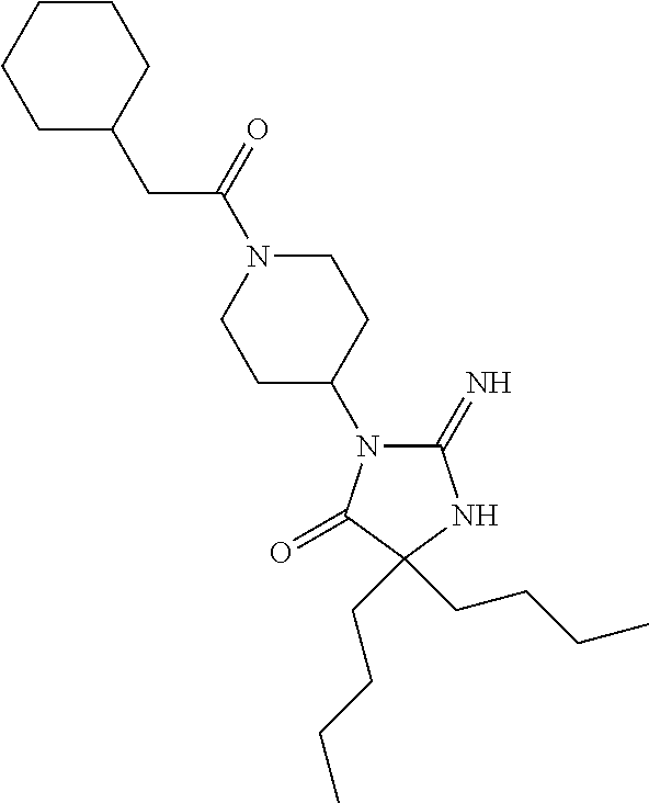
C1(=N)N(C2CCN(C(=O)CC3CCCCC3)CC2)C(=O)C(CCCC)(CCCC)N1
